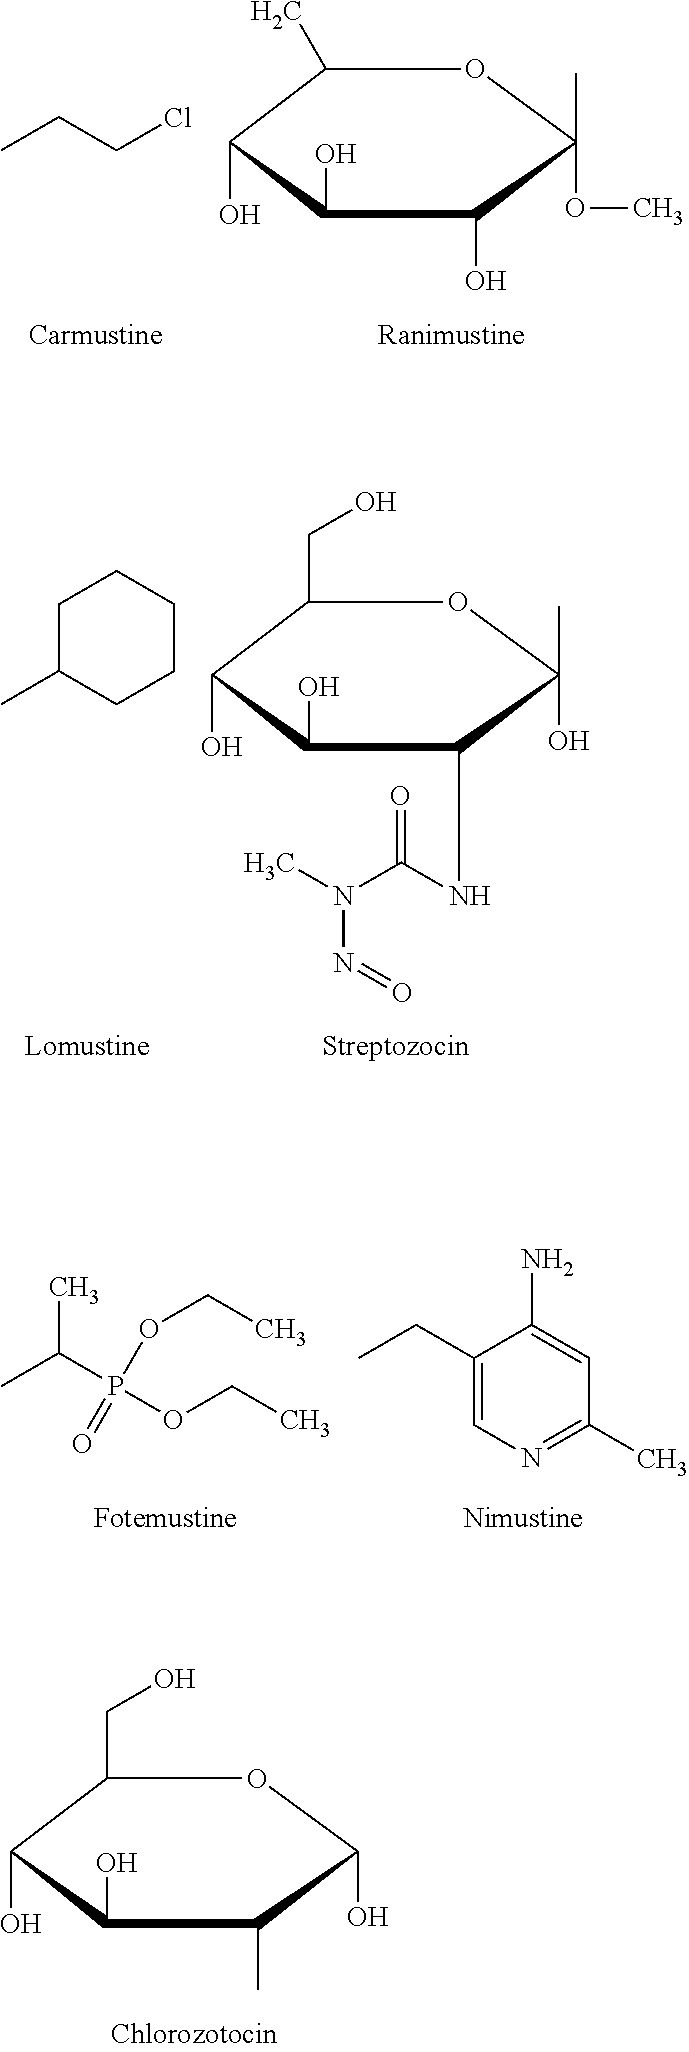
C1(CO)C(O)C(O)C(C)C(O)O1.CCCCl.C1(C)C(O)C(O)C(O)C(C)(OC)O1.C1C(C)CCCC1.C1(CO)C(O)C(O)C(NC(=O)N(N=O)C)C(C)(O)O1.CC(P(OCC)(OCC)=O)C.C1(CC)=CN=C(C)C=C1N
